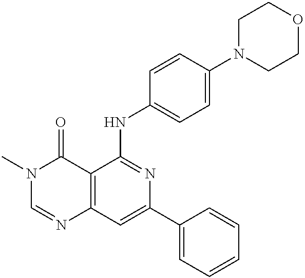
C12=C(C=C(C3=CC=CC=C3)N=C1NC1=CC=C(N3CCOCC3)C=C1)N=CN(C)C2=O
